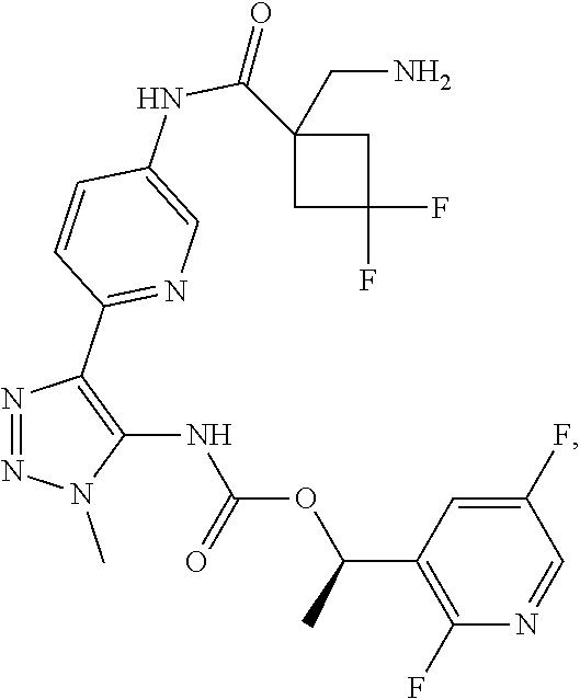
N1=NC(C2=NC=C(NC(C3(CN)CC(F)(F)C3)=O)C=C2)=C(NC(OC(C2=C(F)N=CC(F)=C2)C)=O)N1C
